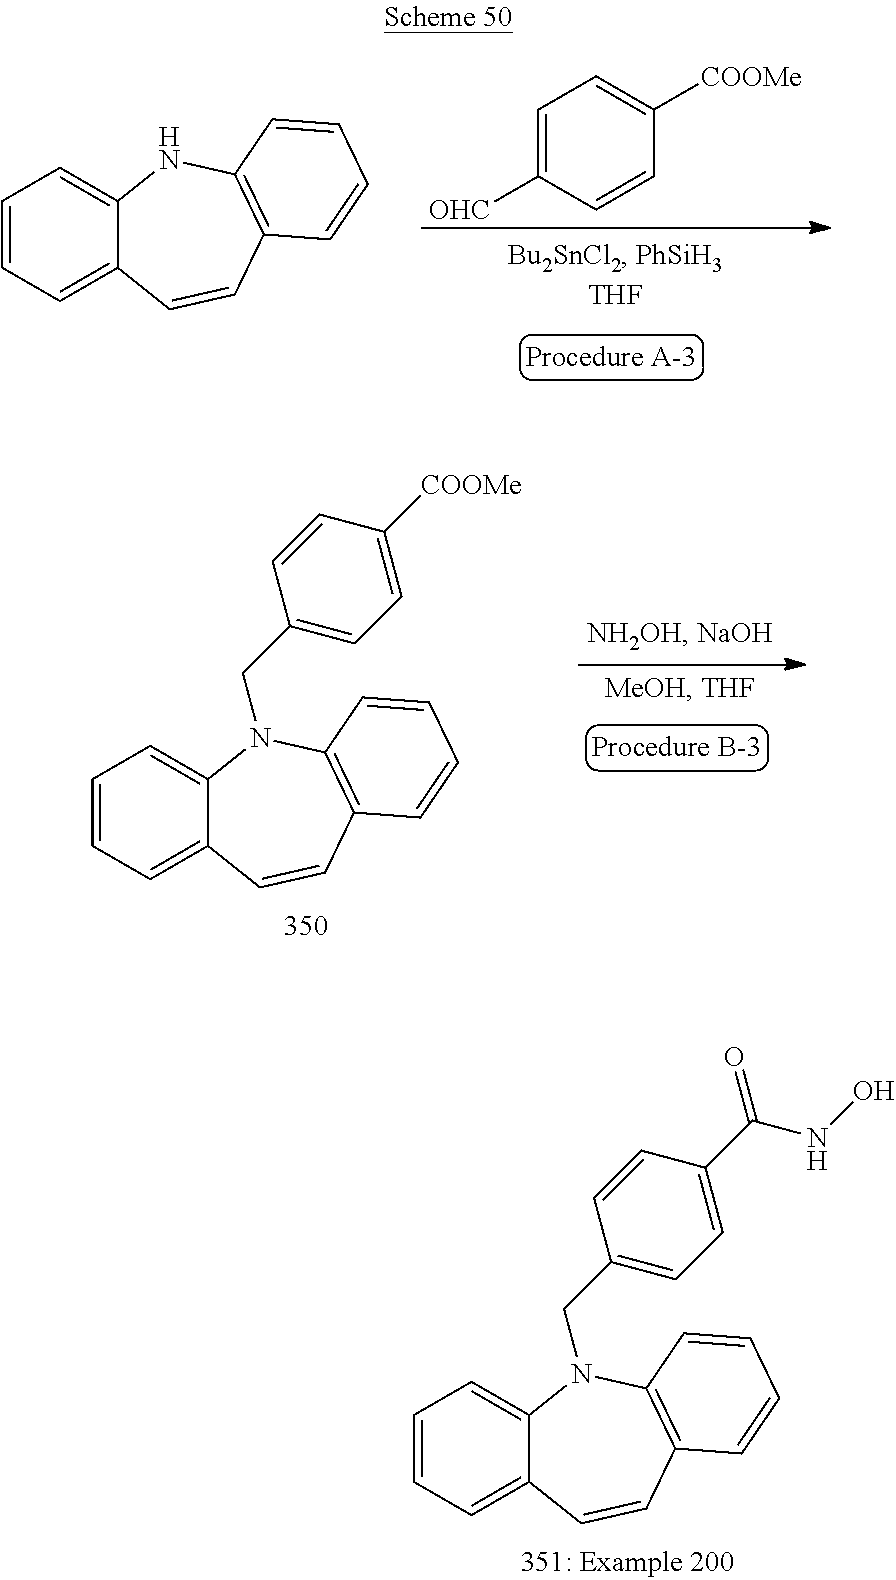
C1=CC=C2C(=C1)NC1=C(C=C2)C=CC=C1.C1=C([OHC])C=CC([COOMe])=C1.C1=CC=C2C(=C1)N(CC1=CC=C([COOMe])C=C1)C1=C(C=C2)C=CC=C1.C1=CC=C2C(=C1)N(CC1=CC=C(C(NO)=O)C=C1)C1=C(C=C2)C=CC=C1
